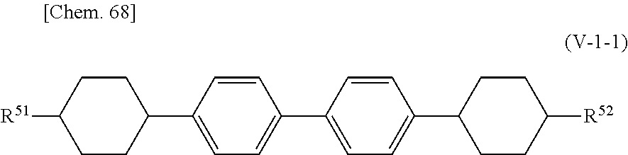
C1CC(C2=CC=C(C3=CC=C(C4CCC([R52])CC4)C=C3)C=C2)CCC1[R51]
